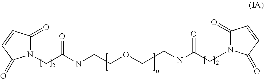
N1(CC(NCCOCCNC(CN2C(=O)C=CC2=O)=O)=O)C(=O)C=CC1=O
